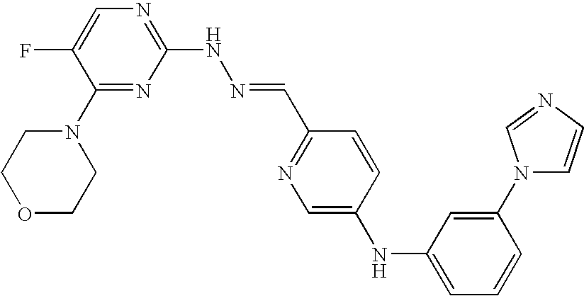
N1=C(NN=CC2=NC=C(NC3=CC=CC(N4C=CN=C4)=C3)C=C2)N=C(N2CCOCC2)C(F)=C1
